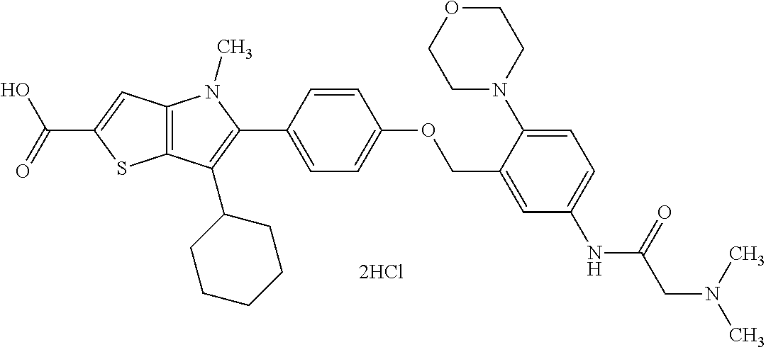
C12=C(C=C(C(=O)O)S1)N(C)C(C1=CC=C(OCC3=CC(NC(CN(C)C)=O)=CC=C3N3CCOCC3)C=C1)=C2C1CCCCC1
